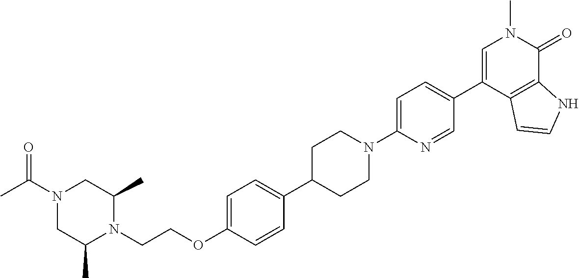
CC(N1CC(C)N(CCOC2=CC=C(C3CCN(C4=CC=C(C5=CN(C)C(=O)C6=C5C=CN6)C=N4)CC3)C=C2)C(C)C1)=O
